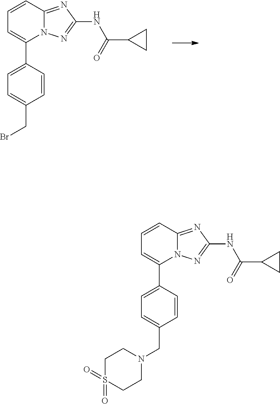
C1=CC2=NC(NC(C3CC3)=O)=NN2C(C2=CC=C(CBr)C=C2)=C1.C1=CC2=NC(NC(C3CC3)=O)=NN2C(C2=CC=C(CN3CCS(=O)(=O)CC3)C=C2)=C1
